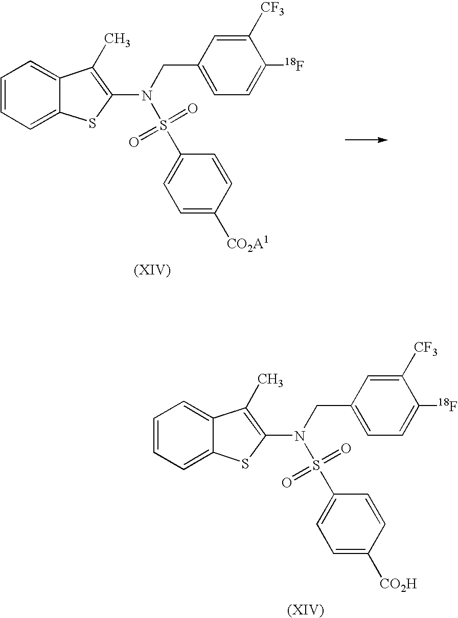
C1=CC=C2C(=C1)C(C)=C(N(CC1=CC=C([18F])C([CF3])=C1)S(=O)(=O)C1=CC=C([CO2H])C=C1)S2.C1=CC=C2C(=C1)C(C)=C(N(CC1=CC=C([18F])C([CF3])=C1)S(=O)(=O)C1=CC=C([CO2A1])C=C1)S2
